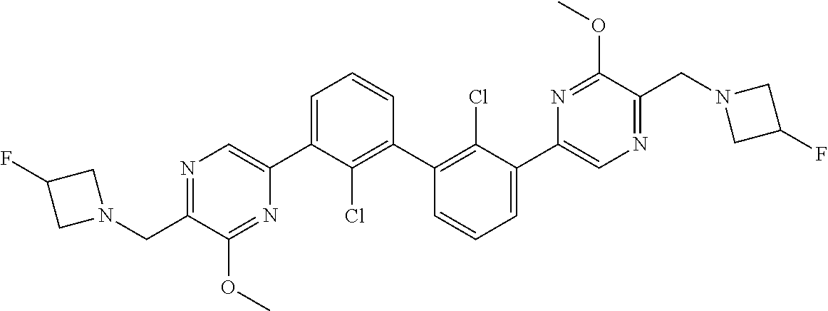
C1C(F)CN1CC1=NC=C(C2=CC=CC(C3=C(Cl)C(C4=CN=C(CN5CC(F)C5)C(OC)=N4)=CC=C3)=C2Cl)N=C1OC
